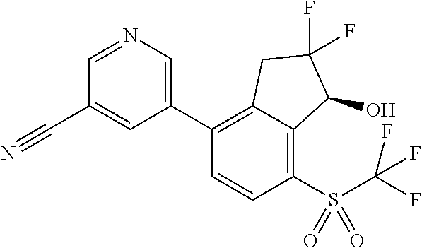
C1(C2=C3C(=C(S(=O)(=O)C(F)(F)F)C=C2)C(O)C(F)(F)C3)=CN=CC(C#N)=C1
